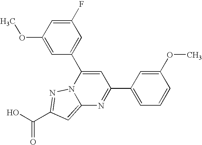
O=C(O)C1=NN2C(=C1)N=C(C1=CC=CC(OC)=C1)C=C2C1=CC(F)=CC(OC)=C1
